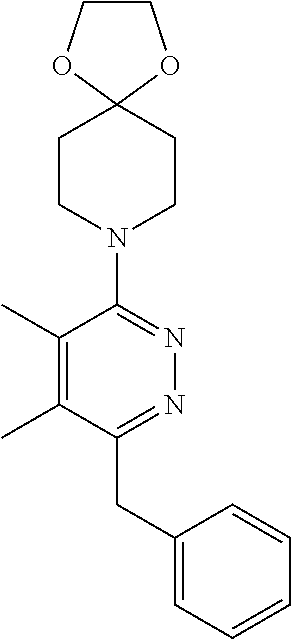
C1(CC2=NN=C(N3CCC4(CC3)OCCO4)C(C)=C2C)=CC=CC=C1
